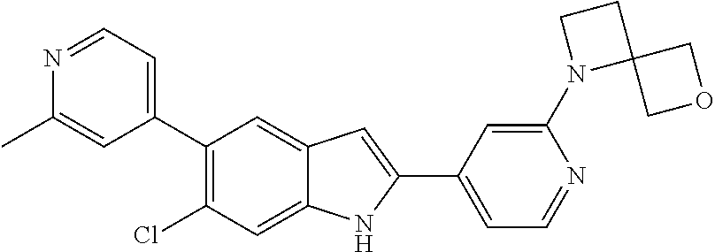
N1=CC=C(C2=C(Cl)C=C3C(=C2)C=C(C2=CC=NC(N4C5(CC4)COC5)=C2)N3)C=C1C
